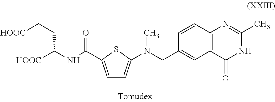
[HOOC]C(CC[HOOC])NC(C1=CC=C(N(CC2=CC3=C(C=C2)N=C(C)NC3=O)C)S1)=O
